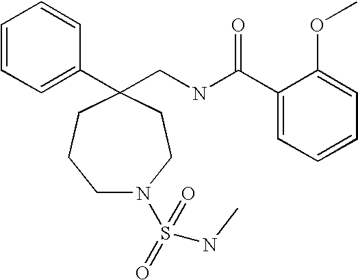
C1(CNC(C2=CC=CC=C2OC)=O)(C2=CC=CC=C2)CCCN(S(=O)(=O)NC)CC1
